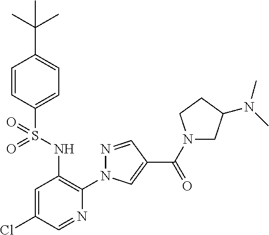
C1=CC(S(NC2=C(N3N=CC(C(N4CC(N(C)C)CC4)=O)=C3)N=CC(Cl)=C2)(=O)=O)=CC=C1C(C)(C)C
